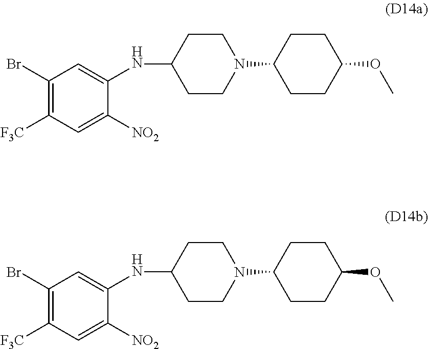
C1(NC2=CC(Br)=C([F3C])C=C2[NO2])CCN(C2CCC(OC)CC2)CC1.C1(NC2=CC(Br)=C([F3C])C=C2[NO2])CCN(C2CCC(OC)CC2)CC1
